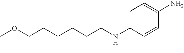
C1=C(NCCCCCCOC)C(C)=CC(N)=C1
